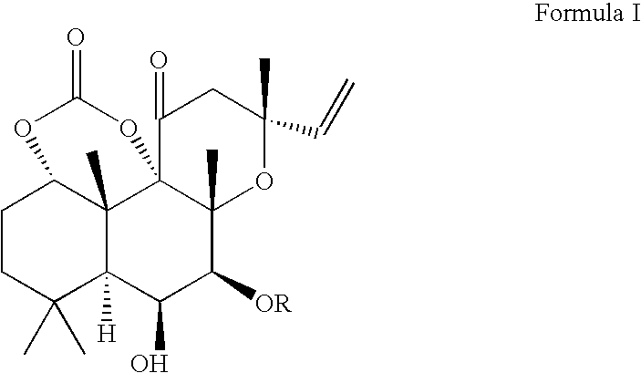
C1(C)(C)C2([H])C3(C)C(CC1)OC(=O)OC31C(C)(C([OR])C2O)OC(C)(C=C)CC1=O
